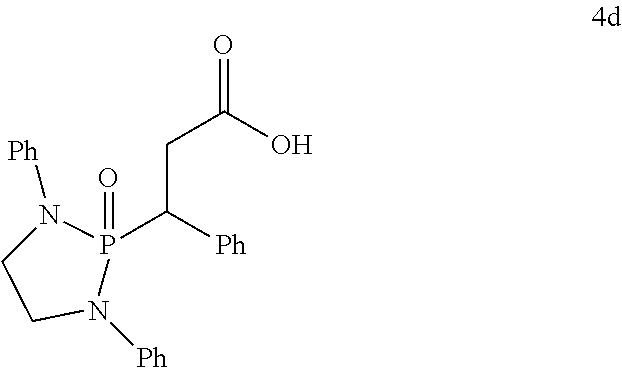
[Ph]N1P(C([Ph])CC(=O)O)(=O)N([Ph])CC1
